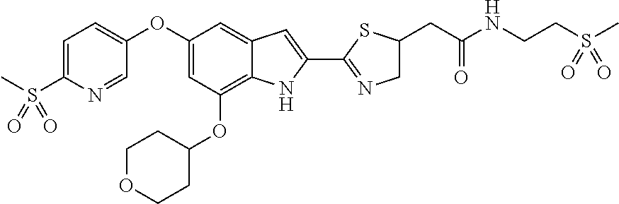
C1=C(S(C)(=O)=O)N=CC(OC2=CC(OC3CCOCC3)=C3C(=C2)C=C(C2=NCC(CC(NCCS(C)(=O)=O)=O)S2)N3)=C1
